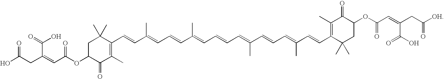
C(C(OC1C(=O)C(C)=C(C=CC(=CC=CC(=CC=CC=C(C=CC=C(C=CC2=C(C)C(=O)C(OC(C=C(CC([OH])=O)C(O)=O)=O)CC2(C)C)C)C)C)C)C(C)(C)C1)=O)=C(CC(=O)O)C(=O)O
